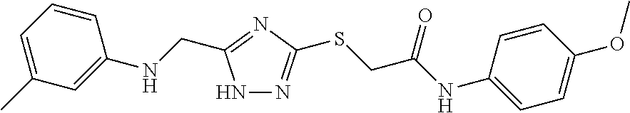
N1N=C(SCC(NC2=CC=C(OC)C=C2)=O)N=C1CNC1=CC(C)=CC=C1
